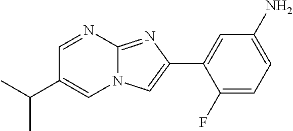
C1=NC2=NC(C3=CC(N)=CC=C3F)=CN2C=C1C(C)C
